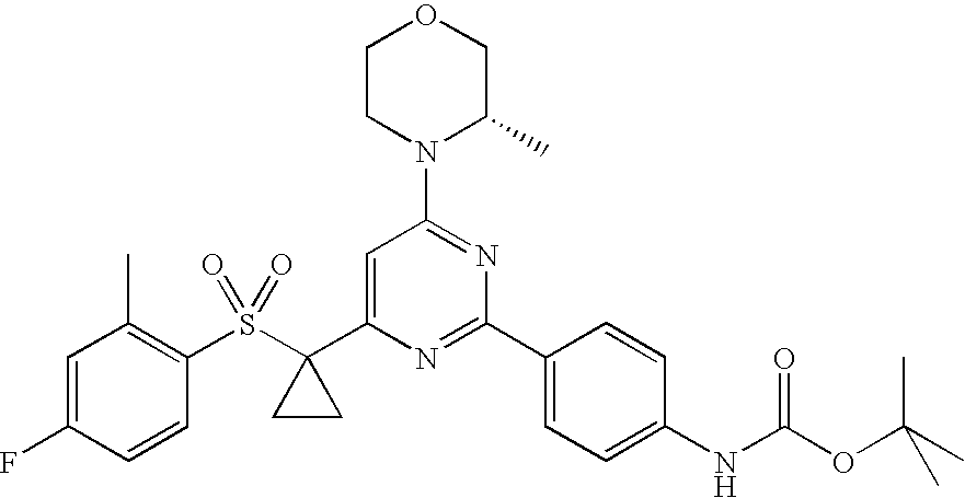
C1(S(C2(C3=CC(N4C(C)COCC4)=NC(C4=CC=C(NC(OC(C)(C)C)=O)C=C4)=N3)CC2)(=O)=O)=C(C)C=C(F)C=C1
